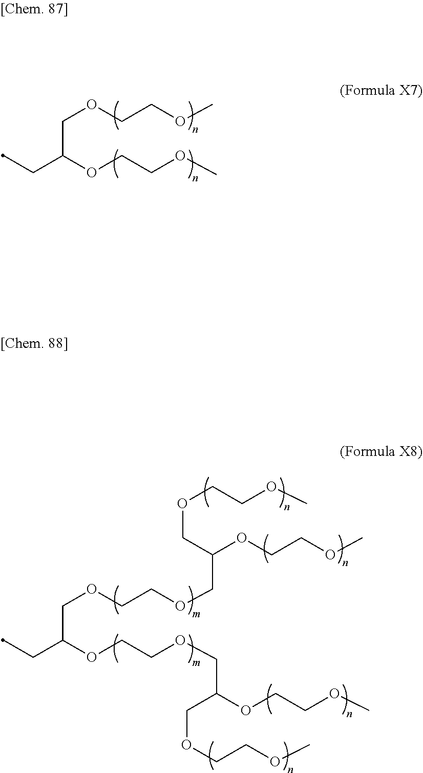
C(C(OCCOC)CC)OCCOC.C(C(OCCOCC(OCCOC)COCCOC)CC)OCCOCC(OCCOC)COCCOC
